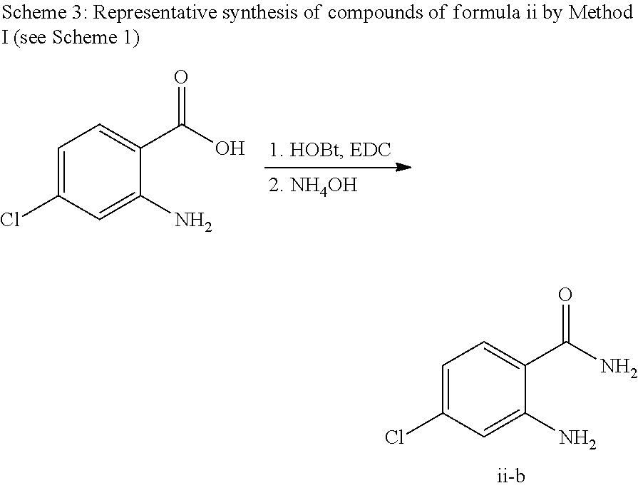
C1=C(Cl)C=C(N)C(C(O)=O)=C1.C1=C(Cl)C=C(N)C(C(N)=O)=C1
